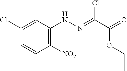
C1(Cl)=CC(NN=C(C(=O)OCC)Cl)=C([NO2])C=C1
